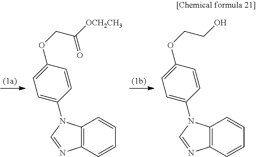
C12=C(N=CN1C1=CC=C(OCC(=O)[OCH2CH3])C=C1)C=CC=C2.C12=C(N=CN1C1=CC=C(OCCO)C=C1)C=CC=C2
